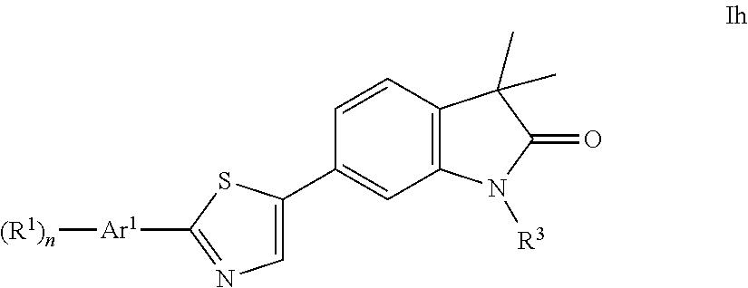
C1=CC2=C(C=C1C1=CN=C([Ar1][(R1)n])S1)N([R3])C(=O)C2(C)C
